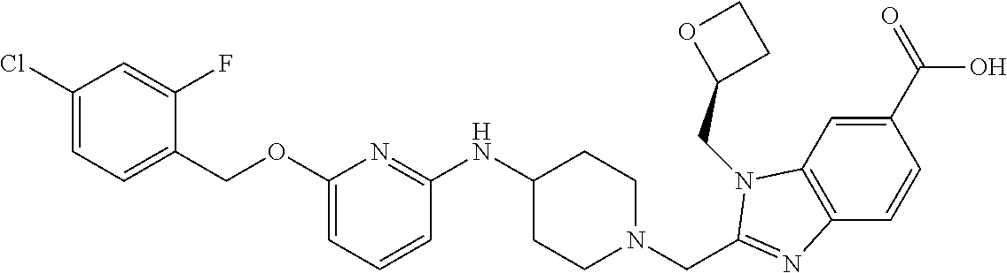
C1(C(=O)O)=CC2=C(C=C1)N=C(CN1CCC(NC3=NC(OCC4=CC=C(Cl)C=C4F)=CC=C3)CC1)N2CC1CCO1
